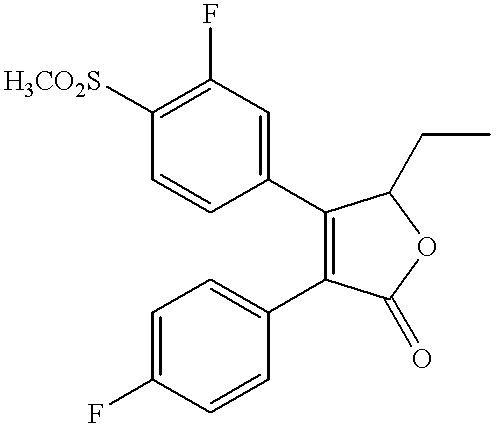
C1=CC([H3CO2S])=C(F)C=C1C1=C(C2=CC=C(F)C=C2)C(=O)OC1CC
